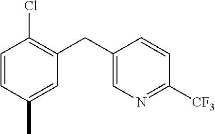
C1=CC(C)=CC(CC2=CN=C([CF3])C=C2)=C1Cl
